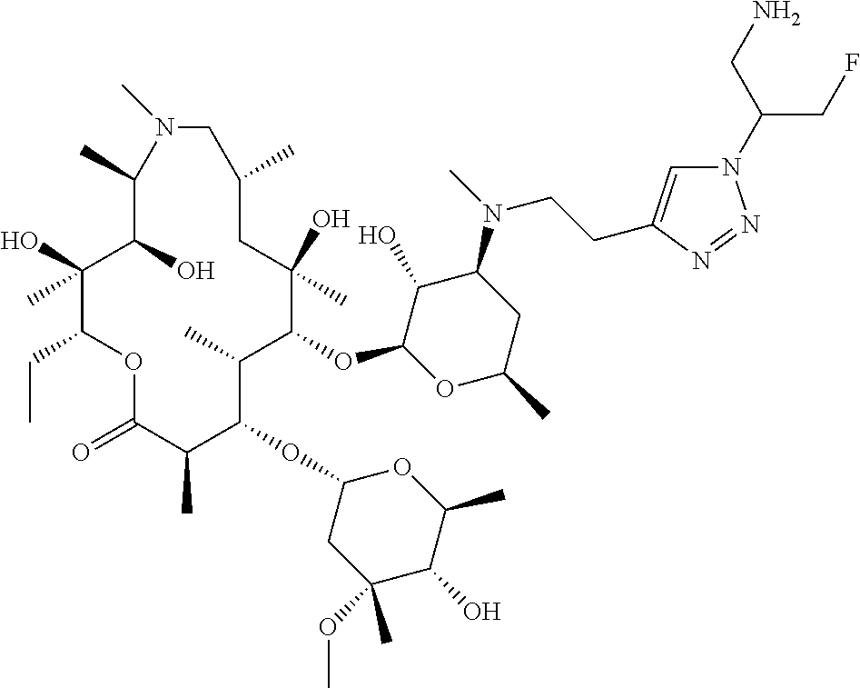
C1(O)C(OC2C(C)C(OC3CC(OC)(C)C(O)C(C)O3)C(C)C(=O)OC(CC)C(O)(C)C(O)C(C)N(C)CC(C)CC2(O)C)OC(C)CC1N(C)CCC1=CN(C(CN)CF)N=N1
